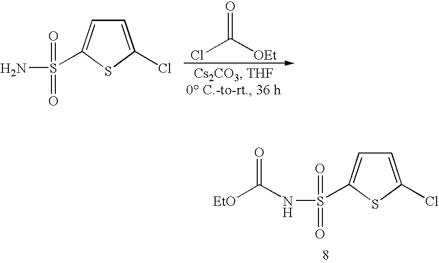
ClC([OEt])=O.C1=C(Cl)SC(S(N)(=O)=O)=C1.C1=C(Cl)SC(S(NC([EtO])=O)(=O)=O)=C1
